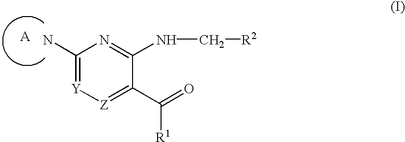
C1(N)=[Y][Z]=C(C(=O)[R1])C(NC[R2])=N1.[A]
